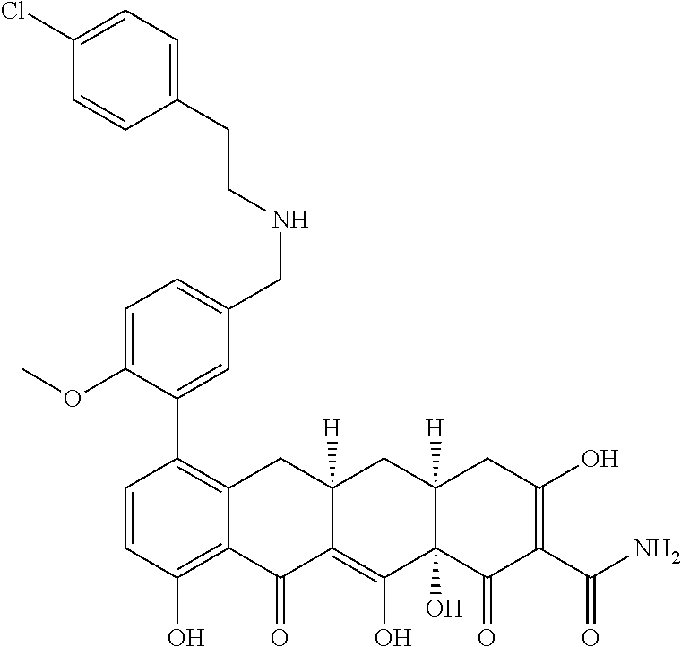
C1=CC(O)=C2C(=C1C1=CC(CNCCC3=CC=C(Cl)C=C3)=CC=C1OC)CC1([H])C(=C(O)C3(O)C([H])(C1)CC(O)=C(C(N)=O)C3=O)C2=O
